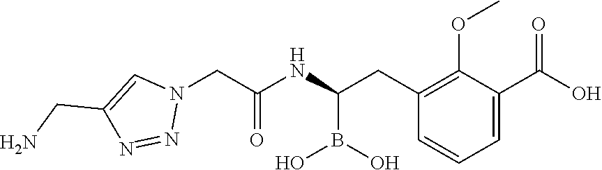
C1(CC(NC(CN2C=C(CN)N=N2)=O)B(O)O)=C(OC)C(C(O)=O)=CC=C1
